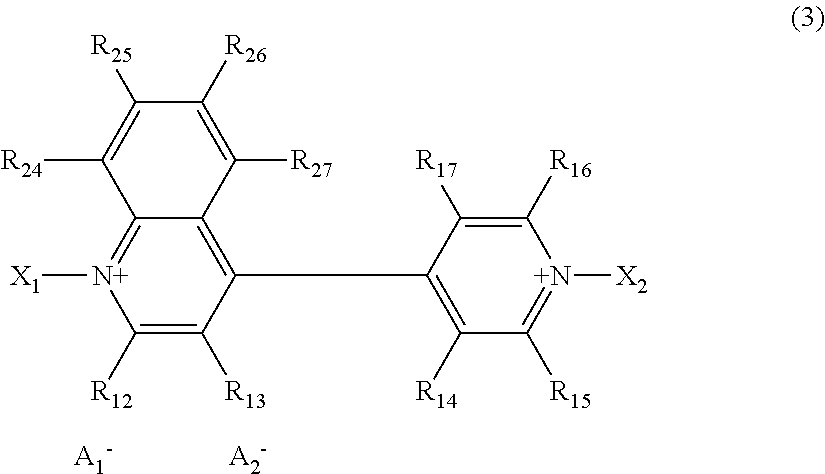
C1([R12])=C([R13])C(C2=C([R14])C([R15])=[N+]([X2])C([R16])=C2[R17])=C2C(=[N+]1[X1])C([R24])=C([R25])C([R26])=C2[R27]
